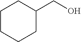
C1CC(CO)CCC1
